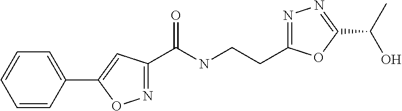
O=C(C1=NOC(C2=CC=CC=C2)=C1)NCCC1=NN=C(C(C)O)O1
